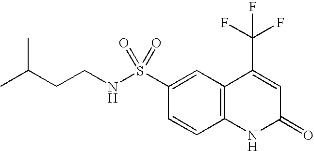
C1(S(NCCC(C)C)(=O)=O)=CC2=C(C=C1)NC(=O)C=C2C(F)(F)F
